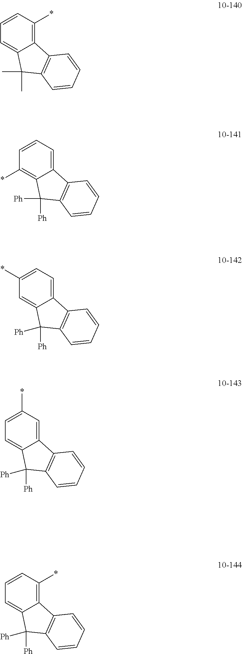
C1(*)=C2C(=CC=C1)C1=C(C2([Ph])[Ph])C=CC=C1.C1=C2C(=CC=C1*)C1=C(C2([Ph])[Ph])C=CC=C1.C1=C2C(=CC(*)=C1)C1=C(C2([Ph])[Ph])C=CC=C1.C1=C2C(=C(*)C=C1)C1=C(C2(C)C)C=CC=C1.C1=C2C(=C(*)C=C1)C1=C(C2([Ph])[Ph])C=CC=C1
